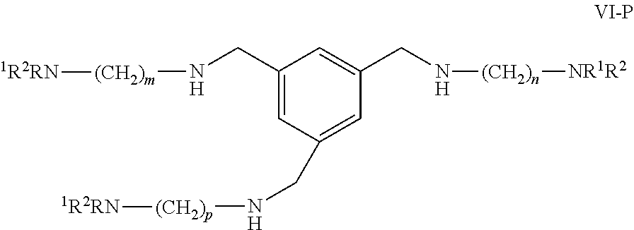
C1(CN[(CH2)m][1R2RN])=CC(CN[(CH2)p][1R2RN])=CC(CN[(CH2)n][NR1R2])=C1
